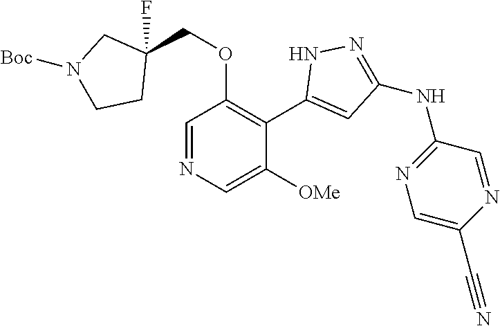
C1=NC=C([OMe])C(C2=CC(NC3=NC=C(C#N)N=C3)=NN2)=C1OCC1(F)CN([Boc])CC1
